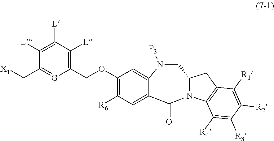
C1C2N(C(=O)C3=CC([R6])=C(OCC4=C([L])C([L])=C([L])C(C[X1])=[G]4)C=C3N1[P3])C1=C(C2)C([R1])=C([R2])C([R3])=C1[R4]
